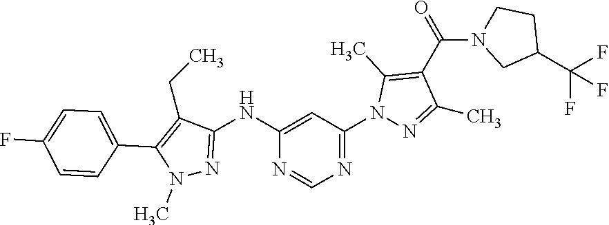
N1=C(NC2=CC(N3N=C(C)C(C(=O)N4CCC(C(F)(F)F)C4)=C3C)=NC=N2)C(CC)=C(C2=CC=C(F)C=C2)N1C
